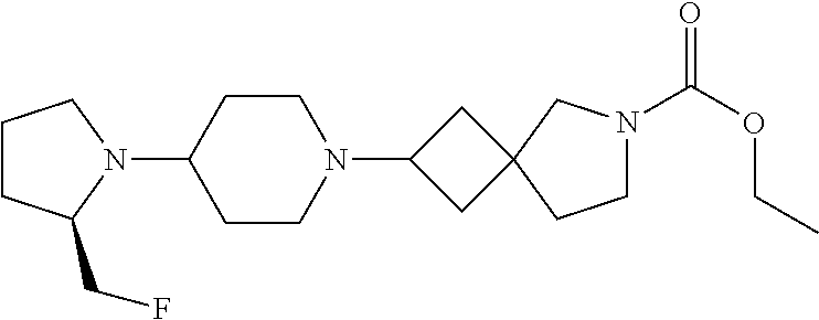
C1CC(CF)N(C2CCN(C3CC4(C3)CCN(C(OCC)=O)C4)CC2)C1
